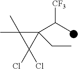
C1(C(C)[CF3])(CC)C(C)(C)C1(Cl)Cl
